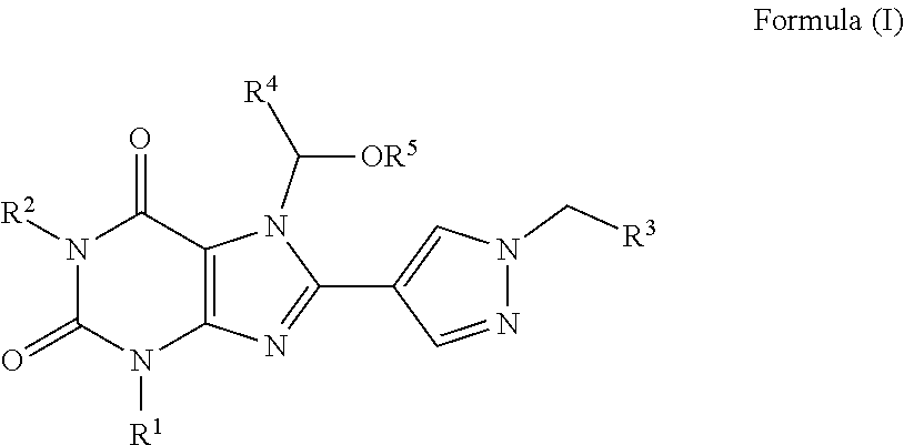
[R1]N1C(=O)N([R2])C(=O)C2=C1N=C(C1=CN(C[R3])N=C1)N2C([OR5])[R4]
